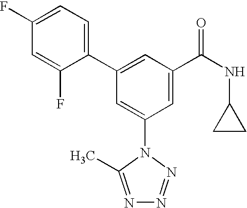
C1(C2=CC(C(NC3CC3)=O)=CC(N3C(C)=NN=N3)=C2)=CC=C(F)C=C1F
